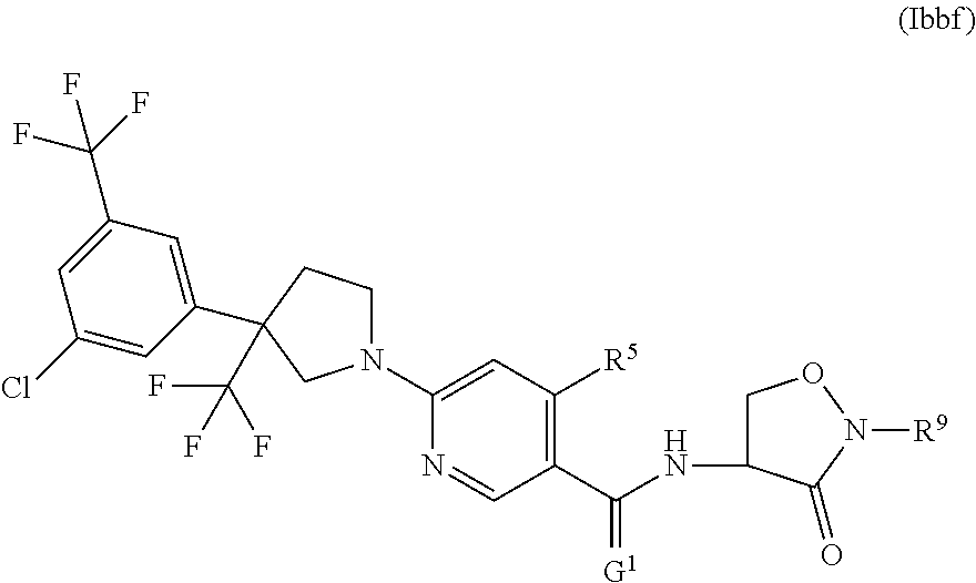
N1(C2=CC([R5])=C(C(NC3CON([R9])C3=O)=[G1])C=N2)CCC(C(F)(F)F)(C2=CC(C(F)(F)F)=CC(Cl)=C2)C1
